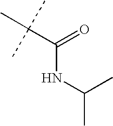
C(C(C)(C)C)(=O)NC(C)C
